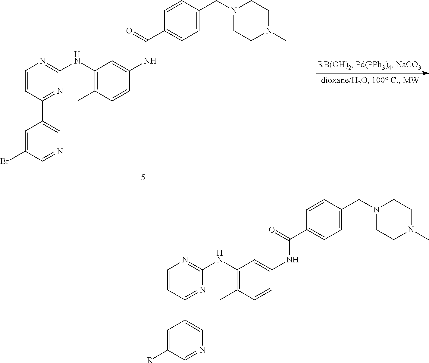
C1=C([R])C=NC=C1C1=NC(NC2=C(C)C=CC(NC(C3=CC=C(CN4CCN(C)CC4)C=C3)=O)=C2)=NC=C1.C1=C(Br)C=NC=C1C1=NC(NC2=C(C)C=CC(NC(C3=CC=C(CN4CCN(C)CC4)C=C3)=O)=C2)=NC=C1
